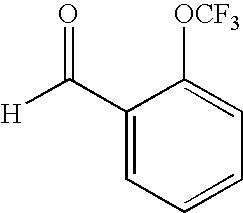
C1(C([H])=O)=CC=CC=C1[OCF3]
